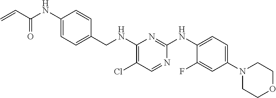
C1=C(CNC2=C(Cl)C=NC(NC3=CC=C(N4CCOCC4)C=C3F)=N2)C=CC(NC(C=C)=O)=C1
